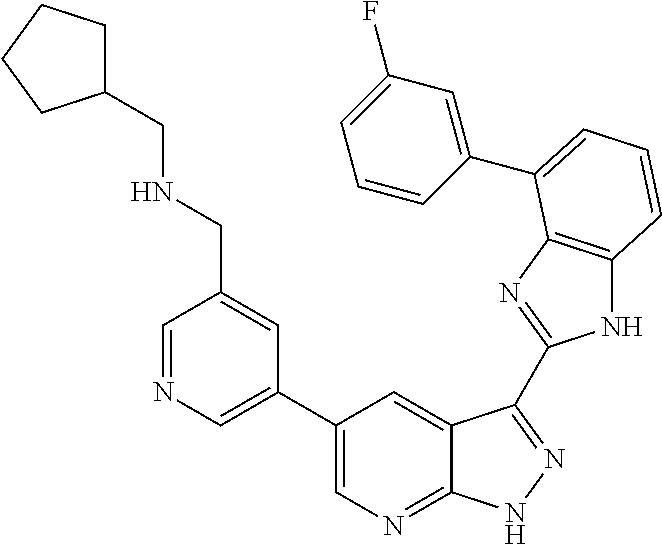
C1(C2=CN=CC(CNCC3CCCC3)=C2)=CN=C2C(=C1)C(C1=NC3=C(N1)C=CC=C3C1=CC(F)=CC=C1)=NN2
